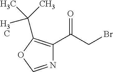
N1=COC(C(C)(C)C)=C1C(CBr)=O
